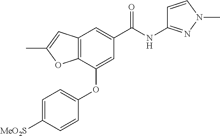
C12=C(C(OC3=CC=C([MeO2S])C=C3)=CC(C(NC3=NN(C)C=C3)=O)=C1)OC(C)=C2
